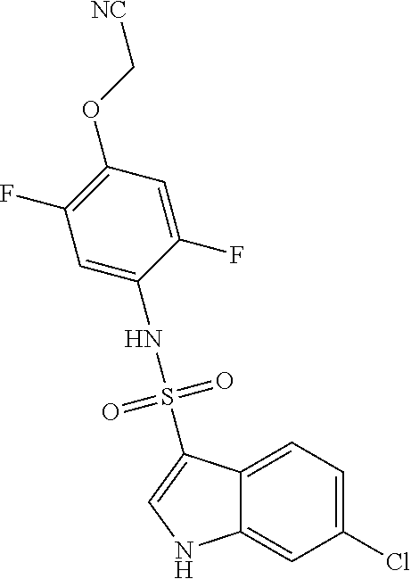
C12=CC=C(Cl)C=C1NC=C2S(NC1=CC(F)=C(OC[NC])C=C1F)(=O)=O
